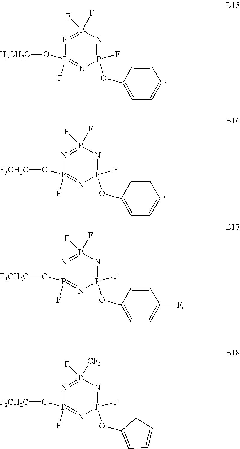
N1=P(F)(F)N=P(F)(OC2=CC=CC=C2)N=P1(F)O[H3CH2C].N1=P(F)(F)N=P(F)(OC2=CC=CC=C2)N=P1(F)O[F3CH2C].N1=P(F)([CF3])N=P(F)(OC2=CC=CC2)N=P1(F)O[F3CH2C].N1=P(F)(F)N=P(F)(OC2=CC=C(F)C=C2)N=P1(F)O[F3CH2C]
